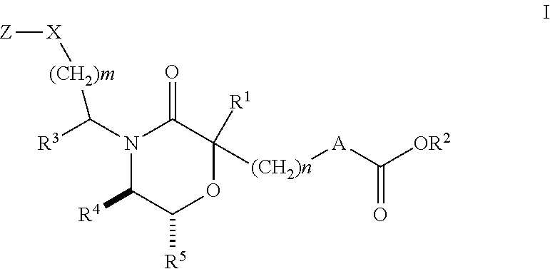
[Z][X][(CH2)m]C([R3])N1C([R4])C([R5])OC([(CH2)n][A]C([OR2])=O)([R1])C1=O
